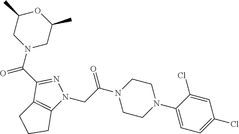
C1(C(N2CC(C)OC(C)C2)=O)=NN(CC(N2CCN(C3=CC=C(Cl)C=C3Cl)CC2)=O)C2=C1CCC2
